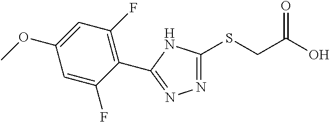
N1=C(SCC(O)=O)NC(C2=C(F)C=C(OC)C=C2F)=N1
